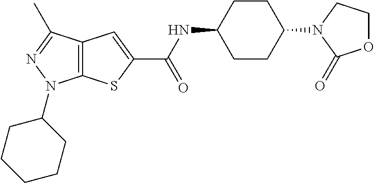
C1CC(N2CCOC2=O)CCC1NC(=O)C1=CC2=C(S1)N(C1CCCCC1)N=C2C
